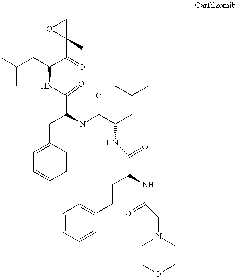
C1COCCN1CC(NC(CCC1=CC=CC=C1)C(NC(C(NC(C(NC(CC(C)C)C(C1(C)CO1)=O)=O)CC1=CC=CC=C1)=O)CC(C)C)=O)=O
